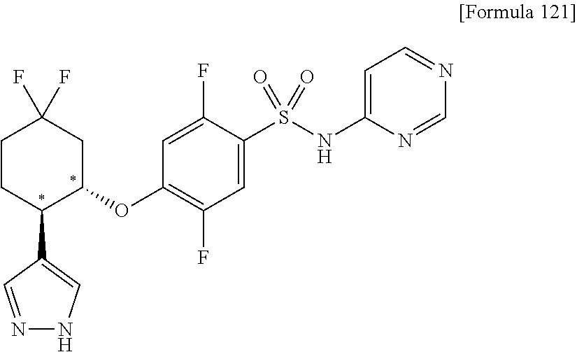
N1=CC(C2C(OC3=C(F)C=C(S(NC4=CC=NC=N4)(=O)=O)C(F)=C3)CC(F)(F)CC2)=CN1
